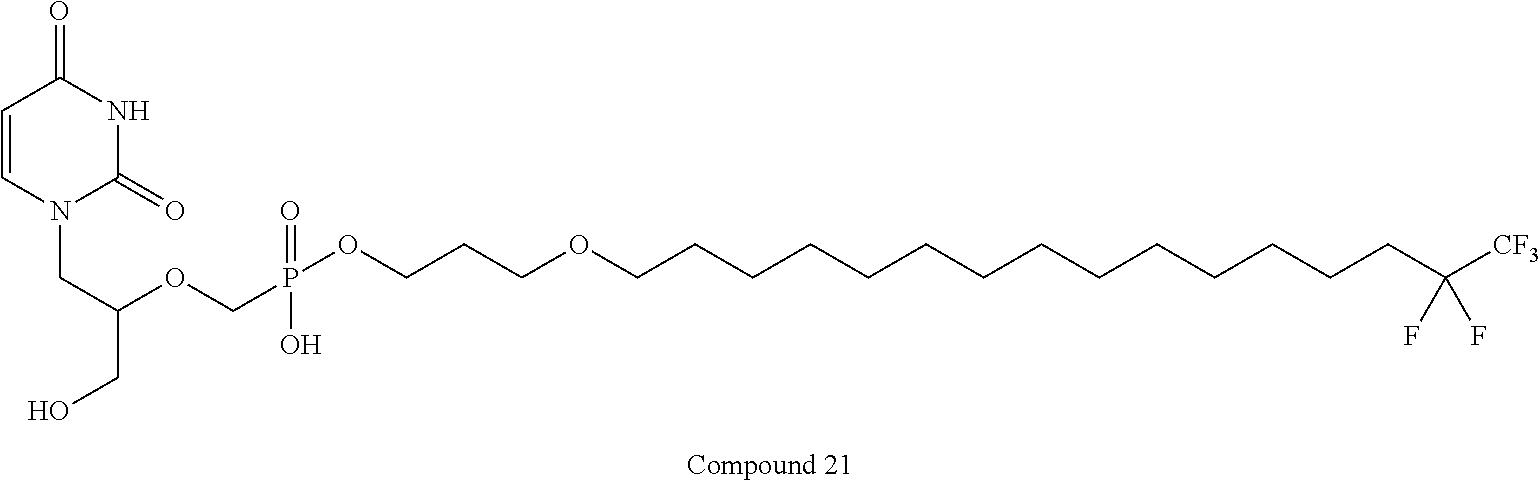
C1=CN(CC(CO)OCP(=O)(OCCCOCCCCCCCCCCCCCCC([CF3])(F)F)O)C(=O)NC1=O
